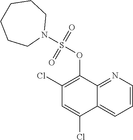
C1=CN=C2C(=C1)C(Cl)=CC(Cl)=C2OS(N1CCCCCC1)(=O)=O
